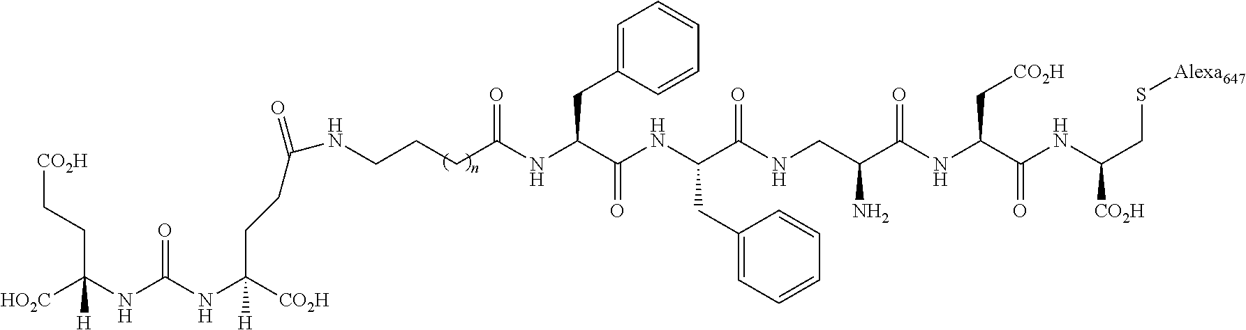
[CO2H]CCC(NC(NC([CO2H])([H])CCC(NCCCC(NC(C(NC(C(NCC(C(NC(C(NC(CS[Alexa647])[CO2H])=O)C[CO2H])=O)N)=O)CC1=CC=CC=C1)=O)CC1=CC=CC=C1)=O)=O)=O)([HO2C])[H]
